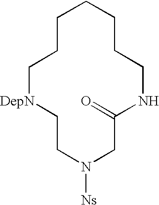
C1CC[DepN]CCN([Ns])CC(=O)NCCCC1
